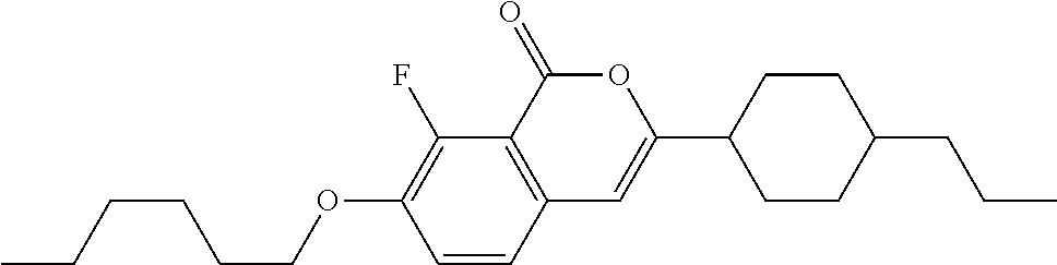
C1=CC2=C(C(F)=C1OCCCCCC)C(=O)OC(C1CCC(CCC)CC1)=C2
